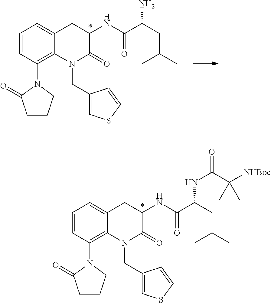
C1=CC(N2C(=O)CCC2)=C2C(=C1)CC(NC(C(CC(C)C)NC(C([NHBoc])(C)C)=O)=O)C(=O)N2CC1=CSC=C1.C1=CC(N2C(=O)CCC2)=C2C(=C1)CC(NC(C(CC(C)C)N)=O)C(=O)N2CC1=CSC=C1
